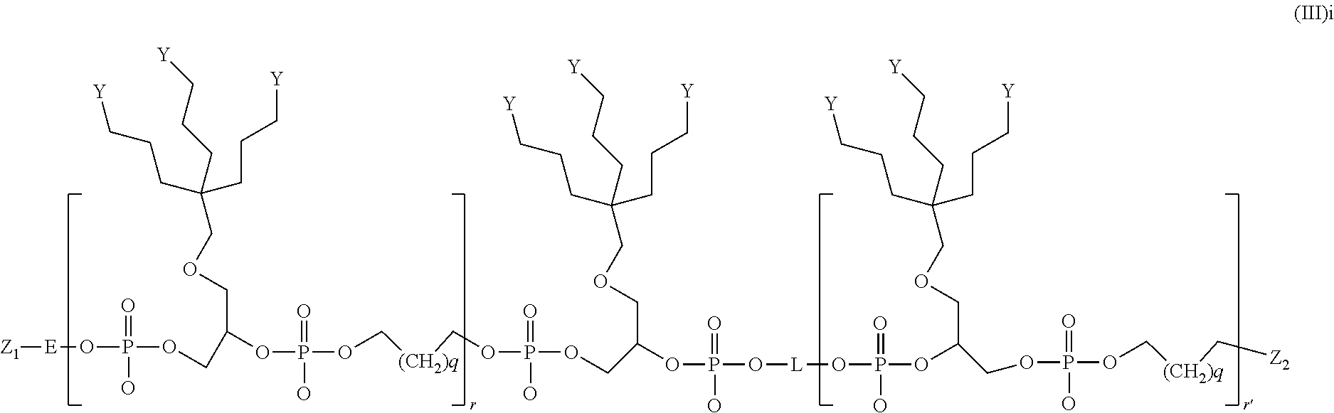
[Z1][E]OP(O)(OCC(OP(O)(=O)OC[(CH2)q]COP(O)(=O)OCC(OP(=O)(O[L]OP(=O)(OC(COP(=O)(OC[(CH2)q]C[Z2])O)COCC(CCC[Y])(CCC[Y])CCC[Y])O)O)COCC(CCC[Y])(CCC[Y])CCC[Y])COCC(CCC[Y])(CCC[Y])CCC[Y])=O
